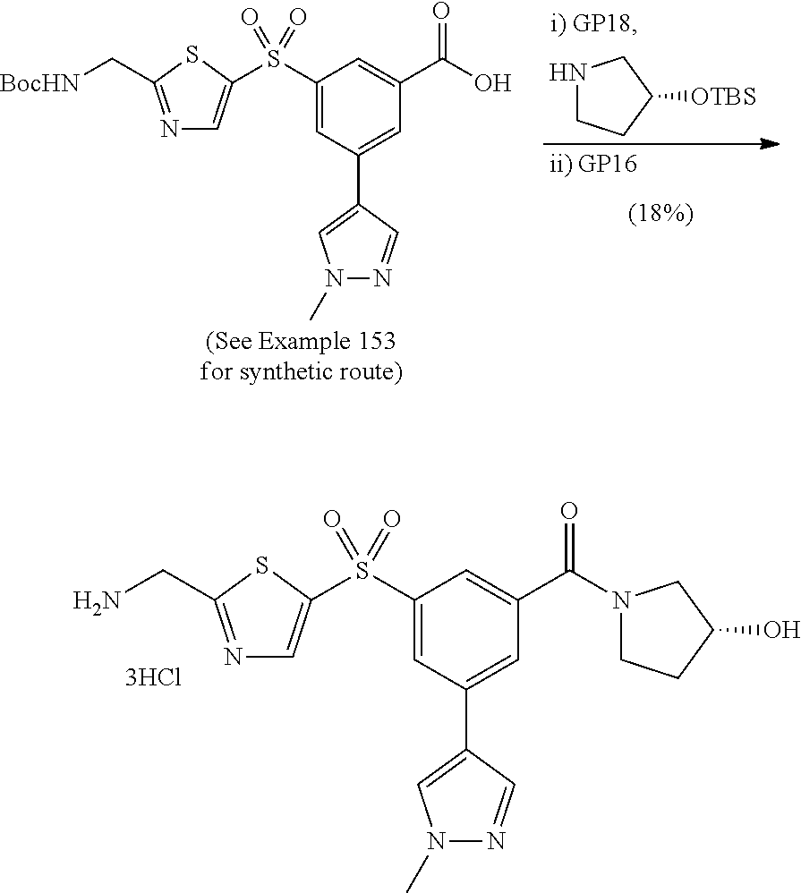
N1=C(CN)SC(S(C2=CC(C3=CN(C)N=C3)=CC(C(N3CCC(O)C3)=O)=C2)(=O)=O)=C1.N1CCC([OTBS])C1.N1=C(C[BocHN])SC(S(C2=CC(C3=CN(C)N=C3)=CC(C(O)=O)=C2)(=O)=O)=C1
